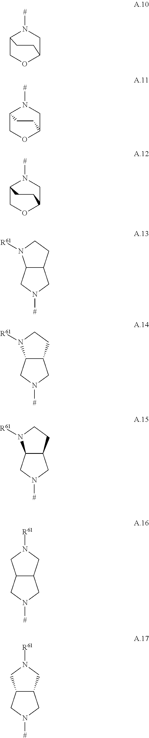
C1OC2CN([#])C1CC2.C1OC2CN([#])C1CC2.C1OC2CN([#])C1CC2.C12C(CCN1[R61])CN([#])C2.C12C(CCN1[R61])CN([#])C2.C12C(CCN1[R61])CN([#])C2.C12C(CN([R61])C1)CN([#])C2.C12C(CN([R61])C1)CN([#])C2
